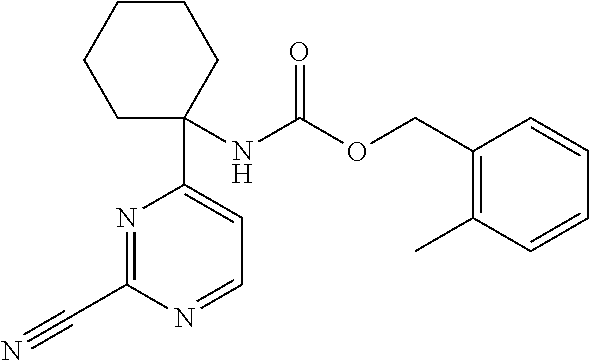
N(C(OCC1=C(C)C=CC=C1)=O)C1(C2=CC=NC(C#N)=N2)CCCCC1
